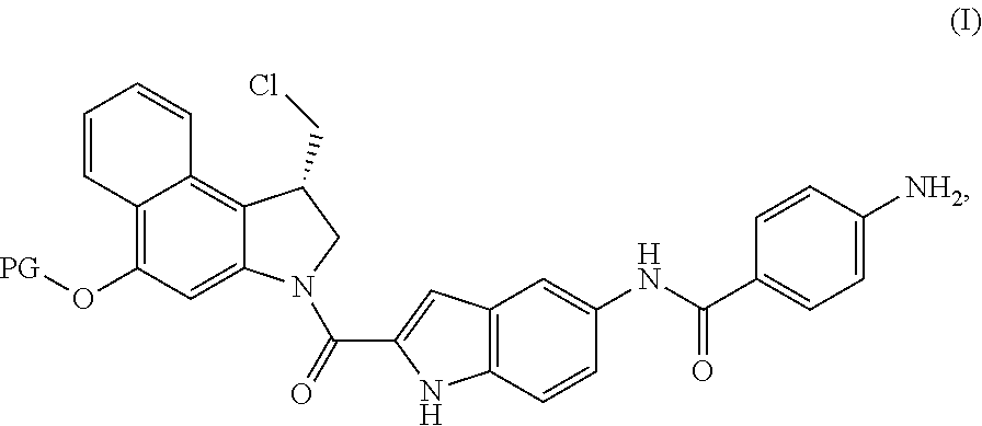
C12=C(O[PG])C=C3C(=C1C=CC=C2)C(CCl)CN3C(=O)C1=CC2=C(N1)C=CC(NC(=O)C1=CC=C([NH2])C=C1)=C2
